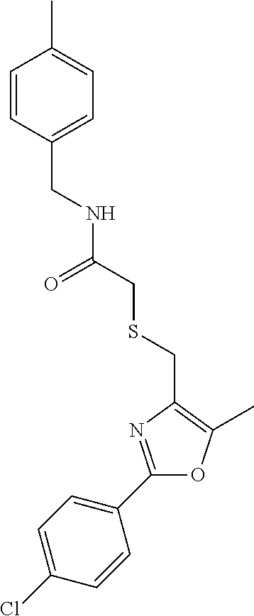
C1(Cl)=CC=C(C2=NC(CSCC(NCC3=CC=C(C)C=C3)=O)=C(C)O2)C=C1
